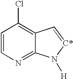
C1=CN=C2C(=C1Cl)C=[C*]N2[H]
